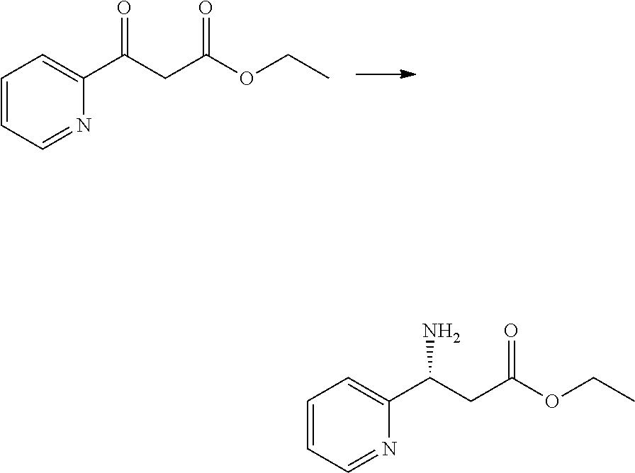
C1=CC=NC(C(CC(OCC)=O)N)=C1.C1=CC=NC(C(CC(OCC)=O)=O)=C1
